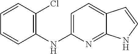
C1=CC(Cl)=C(NC2=CC=C3C(=N2)NC=C3)C=C1
